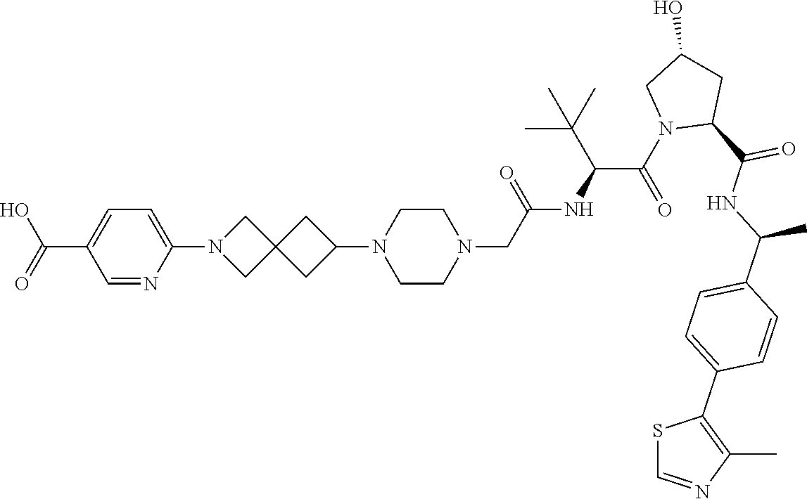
C1CN(CC(NC(C(N2C(C(NC(C3=CC=C(C4=C(C)N=CS4)C=C3)C)=O)CC(O)C2)=O)C(C)(C)C)=O)CCN1C1CC2(C1)CN(C1=CC=C(C(O)=O)C=N1)C2
